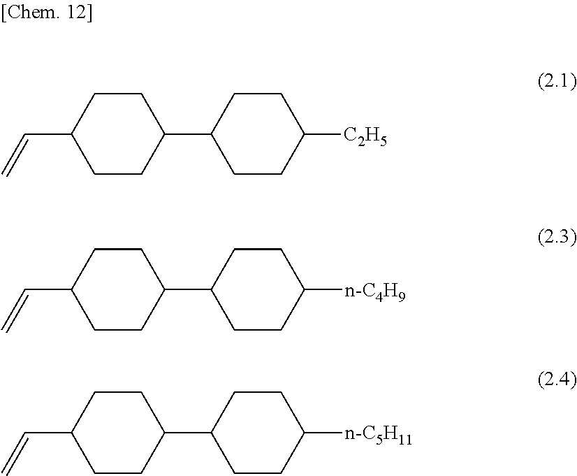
C1CC(C2CCC([C2H5])CC2)CCC1C=C.C1CC(C2CCC([n-C4H9])CC2)CCC1C=C.C1CC(C2CCC([n-C5H11])CC2)CCC1C=C
